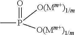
CP([O(Mm+)1/m])([O(Mm+)1/m])=O
